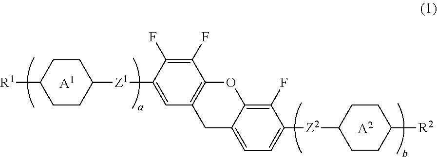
[A1].C1CC([R1])CCC1[Z1]C1=CC2=C(C(F)=C1F)OC1=C(F)C([Z2]C3CCC([R2])CC3)=CC=C1C2.[A2]
